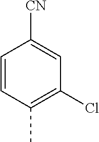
C1=CC(C)=C(Cl)C=C1[CN]
